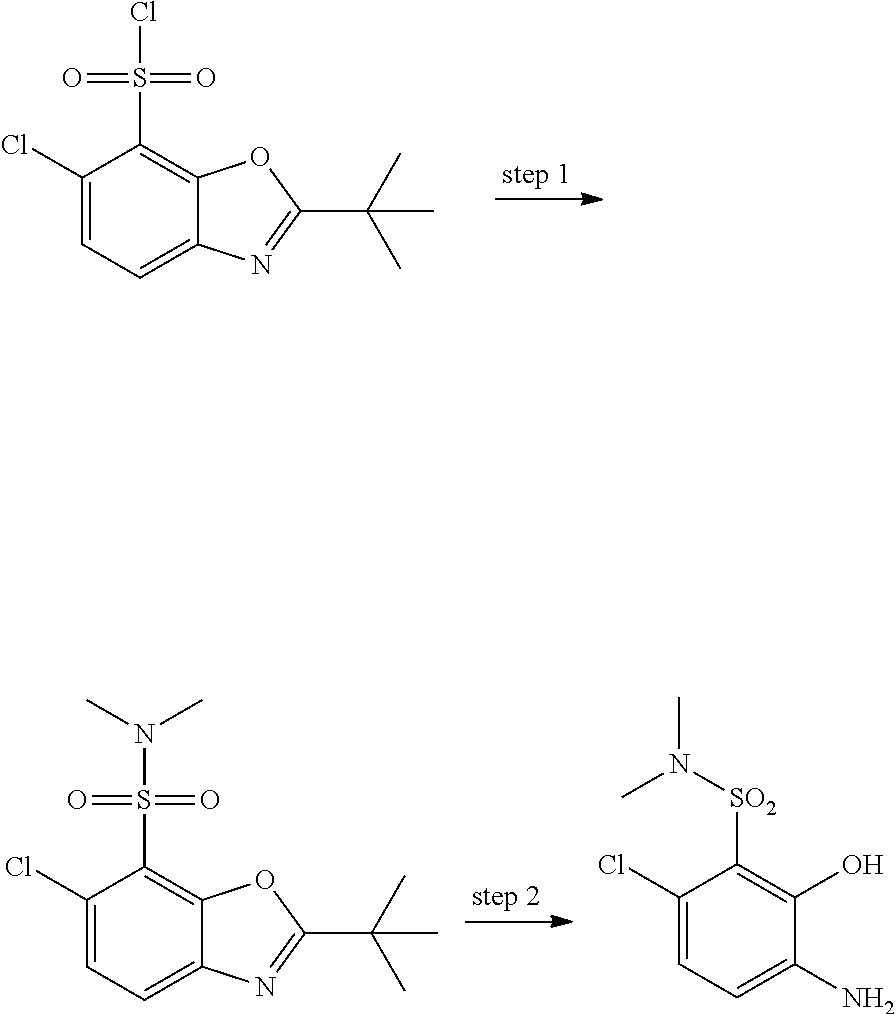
C1(Cl)=CC=C2C(=C1S(=O)(=O)Cl)OC(C(C)(C)C)=N2.C1(Cl)=CC=C(N)C(O)=C1[SO2]N(C)C.C1(Cl)=CC=C2C(=C1S(=O)(=O)N(C)C)OC(C(C)(C)C)=N2
